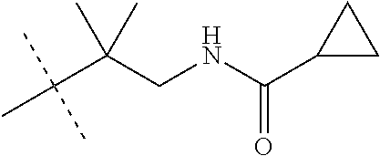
C(C(CNC(C1CC1)=O)(C)C)(C)(C)C
